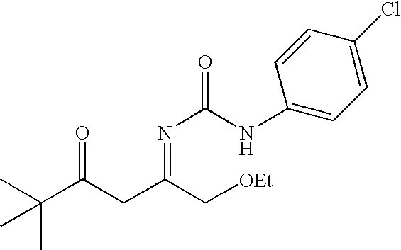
C(C(CC(C[OEt])=NC(NC1=CC=C(Cl)C=C1)=O)=O)(C)(C)C
